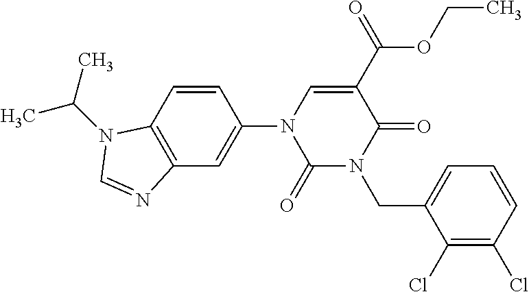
C1=CC2=C(C=C1N1C(=O)N(CC3=CC=CC(Cl)=C3Cl)C(=O)C(C(OCC)=O)=C1)N=CN2C(C)C
